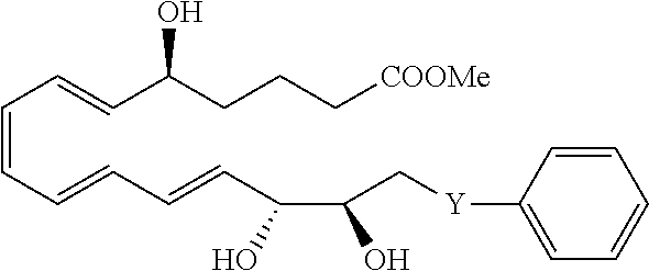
C(O)(C[Y]C1=CC=CC=C1)C(O)C=CC=CC=CC=CC(CCC[COOMe])O
